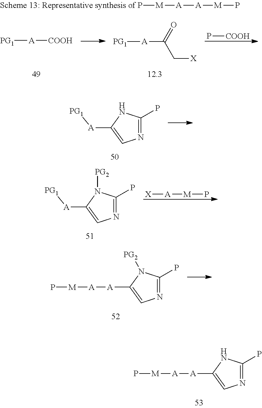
N1=C(P)NC([A][PG1])=C1.N1=C(P)N([PG2])C([A][A][M]P)=C1.N1=C(P)NC([A][A][M]P)=C1.P[COOH].[PG1][A][COOH].[PG1][A]C(=O)C[X].P[M][A][A][M]P.[X][A][M]P.N1=C(P)N([PG2])C([A][PG1])=C1
